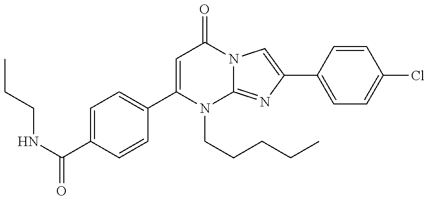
C1(C(NCCC)=O)=CC=C(C2=CC(=O)N3C(=NC(C4=CC=C(Cl)C=C4)=C3)N2CCCCC)C=C1
